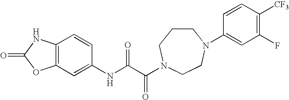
C12=C(C=C(NC(C(=O)N3CCCN(C4=CC(F)=C([CF3])C=C4)CC3)=O)C=C1)OC(=O)N2
